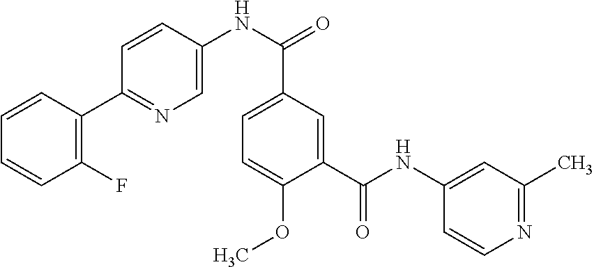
C1=CC(C2=NC=C(NC(=O)C3=CC=C(OC)C(C(NC4=CC(C)=NC=C4)=O)=C3)C=C2)=C(F)C=C1
